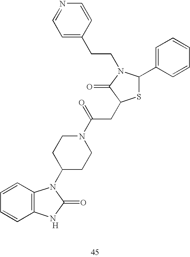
S1C(C2=CC=CC=C2)N(CCC2=CC=NC=C2)C(=O)C1CC(N1CCC(N2C3=C(C=CC=C3)NC2=O)CC1)=O.[H]
